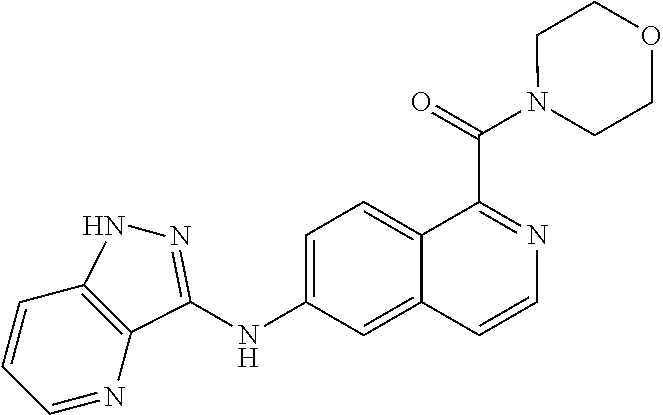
C1=CC=NC2=C1NN=C2NC1=CC=C2C(=C1)C=CN=C2C(=O)N1CCOCC1
